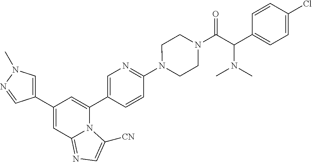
C1(C2=CN(C)N=C2)=CC2=NC=C([CN])N2C(C2=CN=C(N3CCN(C(C(N(C)C)C4=CC=C(Cl)C=C4)=O)CC3)C=C2)=C1
